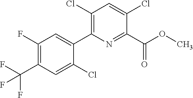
FC(F)(C1=C(F)C=C(C2=C(Cl)C=C(Cl)C(C(OC)=O)=N2)C(Cl)=C1)F
